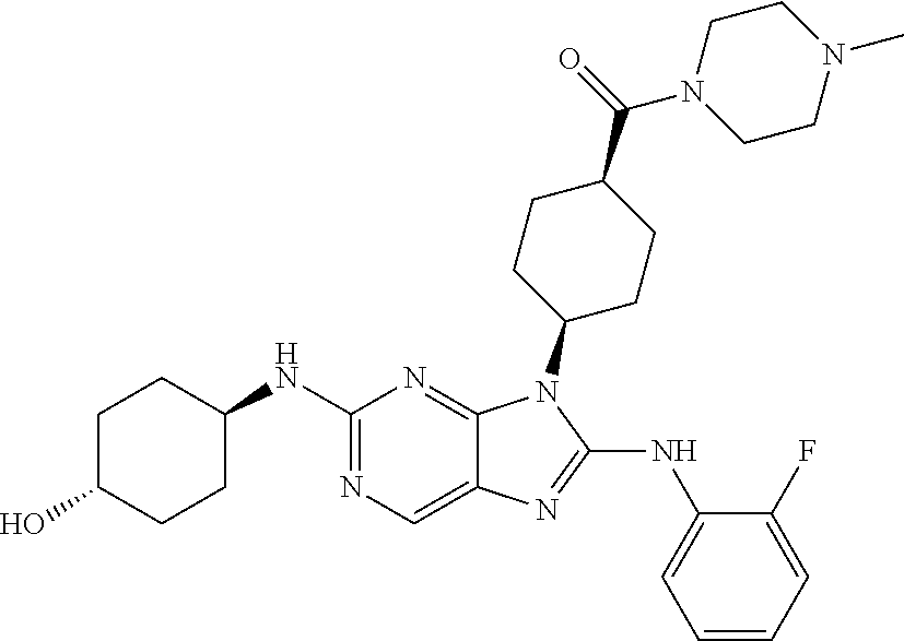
N1=C(NC2CCC(O)CC2)N=C2C(=C1)N=C(NC1=CC=CC=C1F)N2C1CCC(C(=O)N2CCN(C)CC2)CC1
